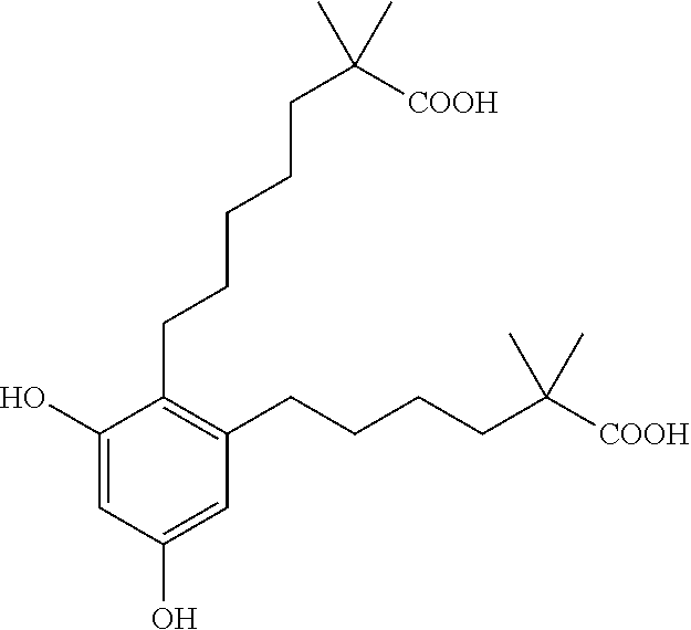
C1=C(O)C(CCCCCC(C)(C)[COOH])=C(CCCCC(C)(C)[COOH])C=C1O
